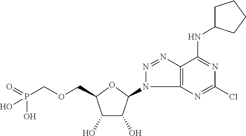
C(C1C(O)C(O)C(N2C3=C(N=N2)C(NC2CCCC2)=NC(Cl)=N3)O1)OCP(=O)(O)O
